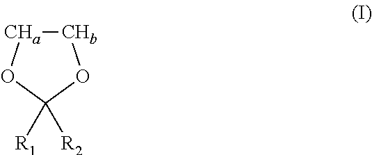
[CHb]1[CHa]OC([R1])([R2])O1
